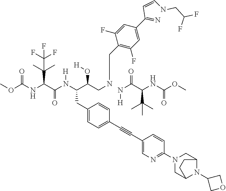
N(C(C(NC(OC)=O)C(C)(C)C)=O)[H].C1(CC(C(CNCC2=C(F)C=C(C(=N)C=CNCC(F)F)C=C2F)O[H])N(C(C(NC(OC)=O)C(C)(C)C(F)(F)F)=O)[H])=CC=C(C#CC2=CN=C(N3CC4N(C5COC5)C(C3)CC4)C=C2)C=C1
